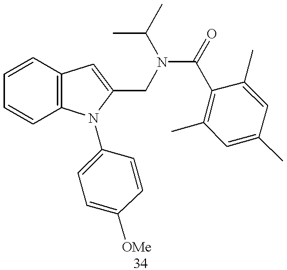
C1=CC=CC2=C1C=C(CN(C(=O)C1=C(C)C=C(C)C=C1C)C(C)C)N2C1=CC=C([OMe])C=C1
